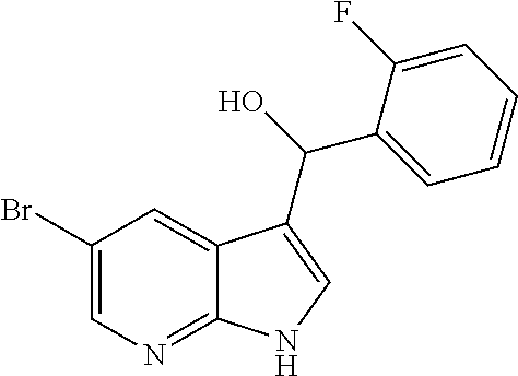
C12=NC=C(Br)C=C1C(C(O)C1=CC=CC=C1F)=CN2
